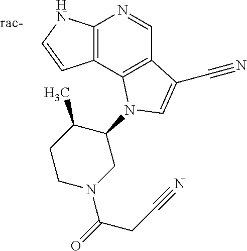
C12=C(C3=C(C=N1)C(C#N)=CN3C1C(C)CCN(C(=O)CC#N)C1)C=CN2
